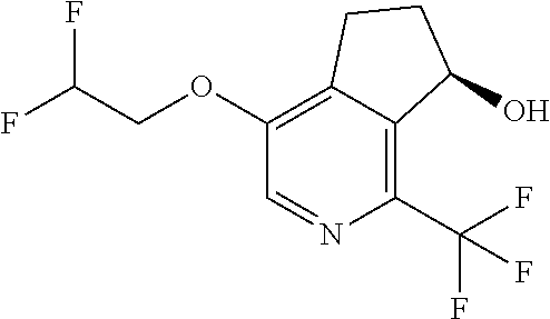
C1(OCC(F)F)=C2C(=C(C(F)(F)F)N=C1)C(O)CC2
